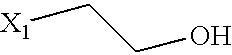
[X1]CCO
